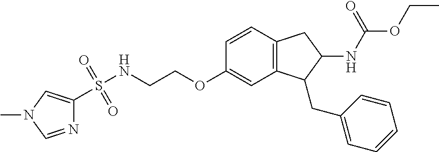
C1=CC(OCCNS(C2=CN(C)C=N2)(=O)=O)=CC2=C1CC(NC(OCC)=O)C2CC1=CC=CC=C1
